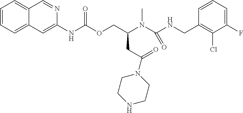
C1=CC(CNC(N(C(COC(NC2=CC3=CC=CC=C3C=N2)=O)CC(N2CCNCC2)=O)C)=O)=C(Cl)C(F)=C1
